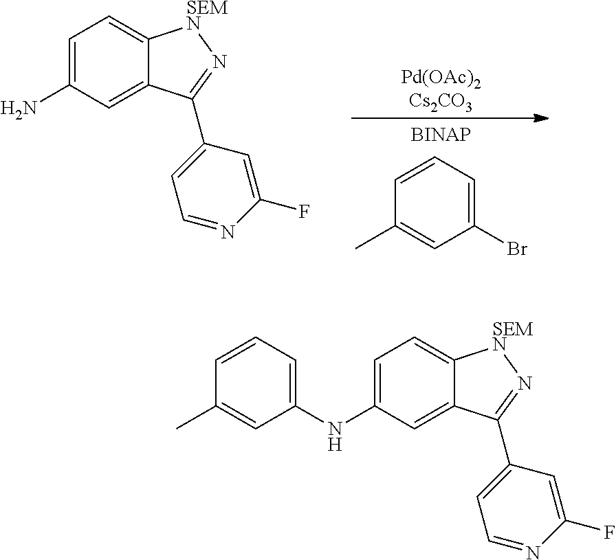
C1(Br)=CC=CC(C)=C1.[BINAP].C1=C(N)C=C2C(=C1)[SEMN]N=C2C1=CC=NC(F)=C1.C1=C(NC2=CC=CC(C)=C2)C=C2C(=C1)[SEMN]N=C2C1=CC=NC(F)=C1
